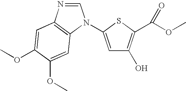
C1=NC2=C(N1C1=CC(O)=C(C(OC)=O)S1)C=C(OC)C(OC)=C2
